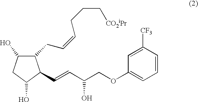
C1(CC=CCCC[CO2iPr])C(O)CC(O)C1C=CC(COC1=CC=CC([CF3])=C1)O
